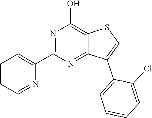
C1(C2=CC=CC=N2)=NC(O)=C2C(=N1)C(C1=CC=CC=C1Cl)=CS2
